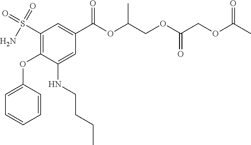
NS(=O)(=O)C1=C(OC2=CC=CC=C2)C(NCCCC)=CC(C(OC(COC(COC(C)=O)=O)C)=O)=C1
